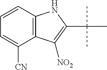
C12=C(C([CN])=CC=C1)C([NO2])=C(C(C)(C)C)N2
